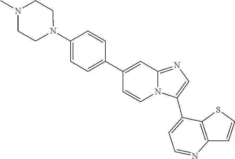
C1(C2=CC=C(N3CCN(C)CC3)C=C2)=CC2=NC=C(C3=CC=NC4=C3SC=C4)N2C=C1
